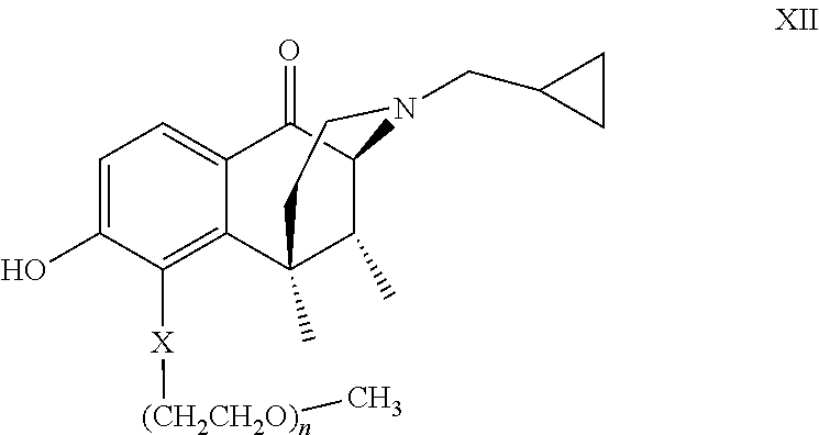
C1(O)=CC=C2C(=C1[X][(CH2CH2O)n]C)C1(C)C(C)C(C2=O)N(CC2CC2)CC1
